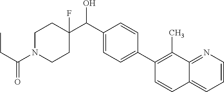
C1=C(C2=C(C)C3=NC=CC=C3C=C2)C=CC(C(C2(F)CCN(C(CC)=O)CC2)O)=C1
